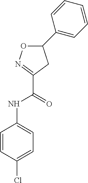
C1=CC(NC(C2=NOC(C3=CC=CC=C3)C2)=O)=CC=C1Cl
